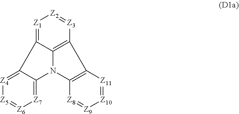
C12=C3[Z3]=[Z2][Z1]=C1C1=[Z4][Z5]=[Z6][Z7]=C1N2C1=C3[Z11]=[Z10][Z9]=[Z8]1
